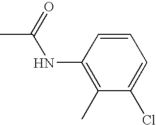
C1=CC(NC(C)=O)=C(C)C(Cl)=C1
